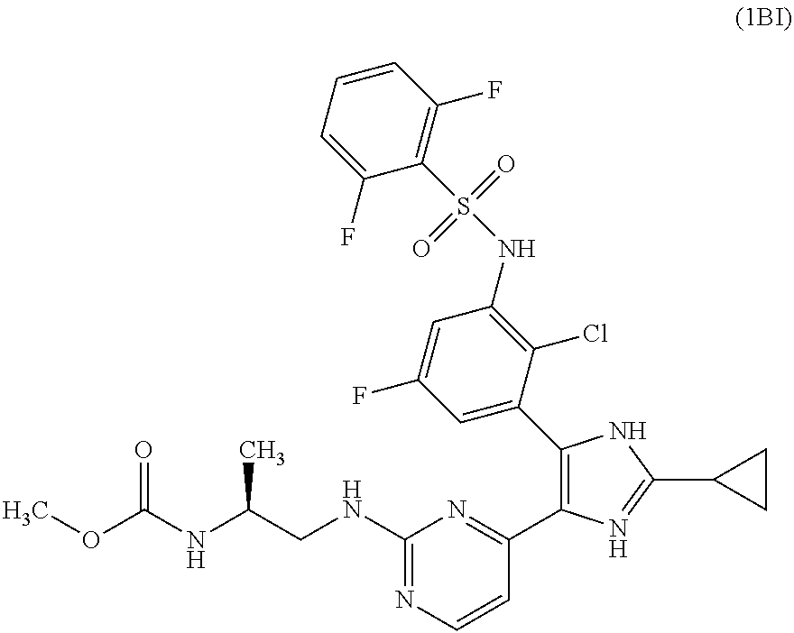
C1(NCC(NC(OC)=O)C)=NC=CC(C2=C(C3=CC(F)=CC(NS(C4=C(F)C=CC=C4F)(=O)=O)=C3Cl)NC(C3CC3)=N2)=N1
